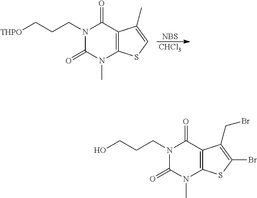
[NBS].[CHCl3].[THPO]CCCN1C(=O)N(C)C2=C(C1=O)C(C)=CS2.OCCCN1C(=O)N(C)C2=C(C1=O)C(CBr)=C(Br)S2
